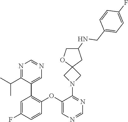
N1(C2=NC=NC=C2OC2=C(C3=CN=CN=C3C(C)C)C=C(F)C=C2)CC2(C1)CC(NCC1=CC=C(F)C=C1)CO2
